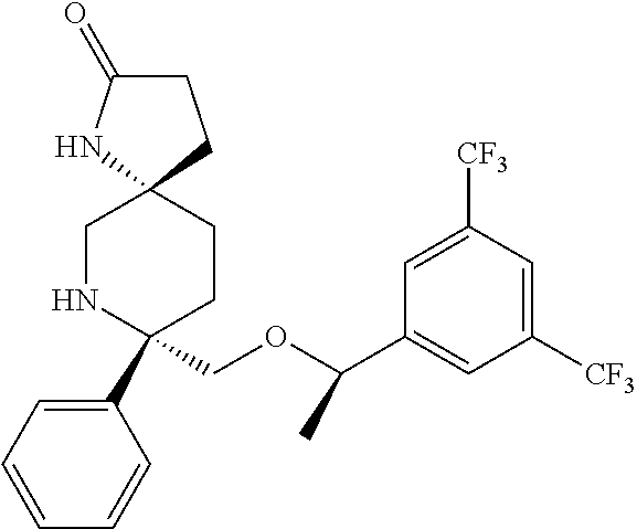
C1=CC=CC(C2(COC(C3=CC([CF3])=CC([CF3])=C3)C)CCC3(CN2)CCC(=O)N3)=C1
